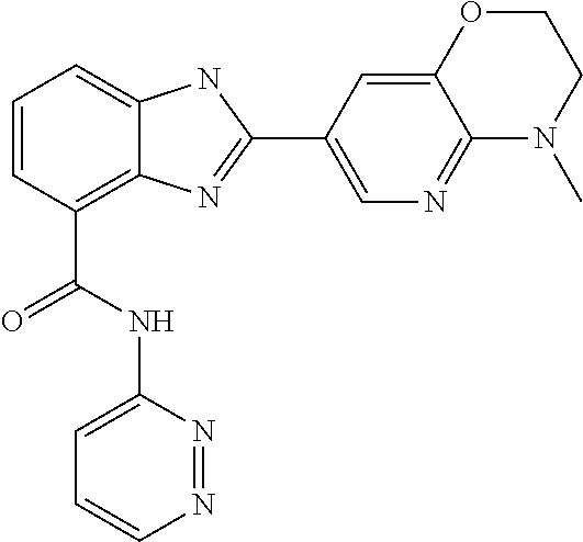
C1=CC(C(NC2=CC=CN=N2)=O)=C2C(=C1)NC(C1=CN=C3C(=C1)OCCN3C)=N2
